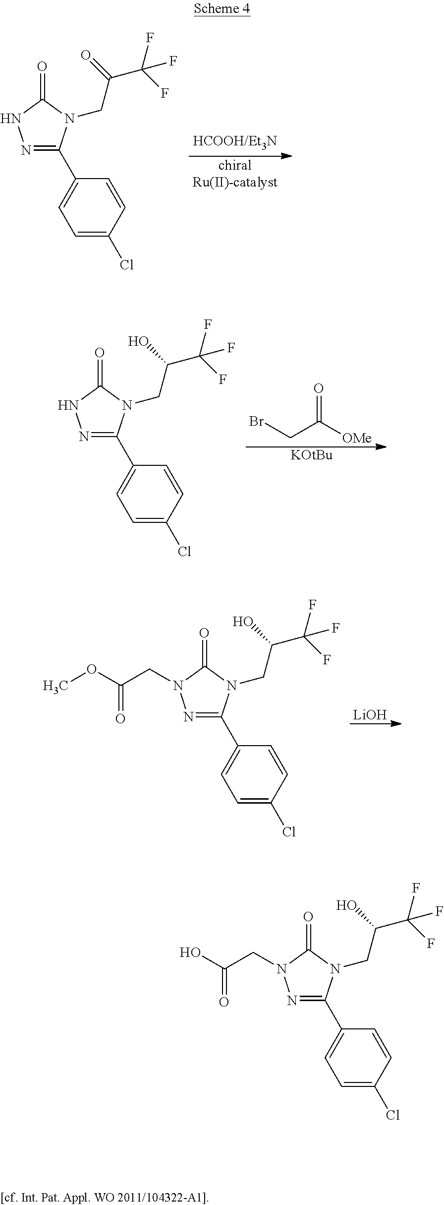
N1=C(C2=CC=C(Cl)C=C2)N(CC(C(F)(F)F)O)C(=O)N1CC(=O)O.N1=C(C2=CC=C(Cl)C=C2)N(CC(C(F)(F)F)=O)C(=O)N1.[chiralRu(II)-catalyst].N1=C(C2=CC=C(Cl)C=C2)N(CC(C(F)(F)F)O)C(=O)N1.O=C(CBr)[OMe].[KOtBu].N1=C(C2=CC=C(Cl)C=C2)N(CC(C(F)(F)F)O)C(=O)N1CC(=O)OC.[LiOH]
